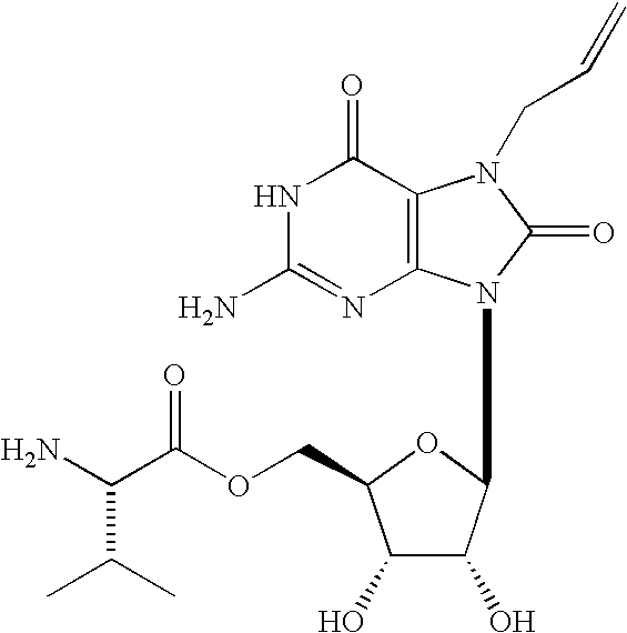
C1(=O)NC(N)=NC2=C1N(CC=C)C(=O)N2C1C(O)C(O)C(COC(C(N)C(C)C)=O)O1
